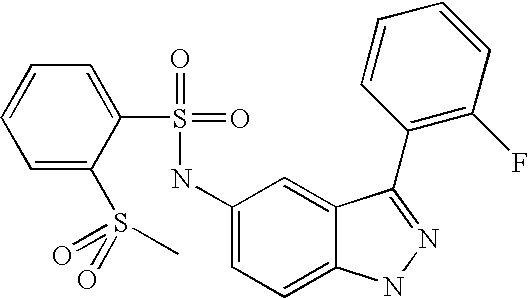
C1=CC=C(S(=O)(=O)C)C(S(=O)(=O)NC2=CC=C3C(=C2)C(C2=C(F)C=CC=C2)=NN3)=C1
